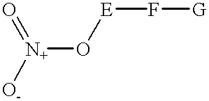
[N+](O[E]F[G])(=O)[O-]
